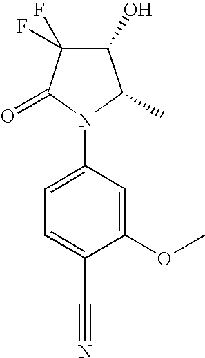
C1=C(N2C(C)C(O)C(F)(F)C2=O)C=C(OC)C(C#N)=C1
